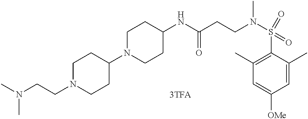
N(CCN1CCC(N2CCC(NC(CCN(S(C3=C(C)C=C([OMe])C=C3C)(=O)=O)C)=O)CC2)CC1)(C)C
